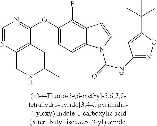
C1=NC2=C(C(OC3=CC=C4C(=C3F)C=CN4C(=O)NC3=NOC(C(C)(C)C)=C3)=N1)CC(C)NC2
